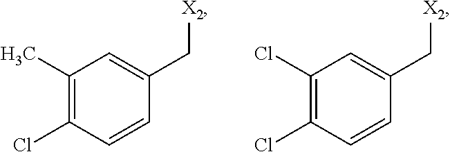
C1(C)=C(Cl)C=CC(C[X2])=C1.C1(Cl)=C(Cl)C=CC(C[X2])=C1
